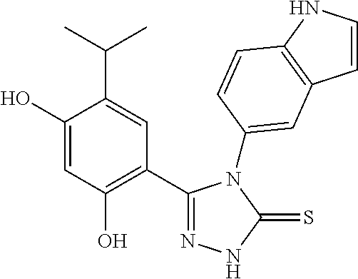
C1(C2=C(O)C=C(O)C(C(C)C)=C2)=NNC(=S)N1C1=CC2=C(NC=C2)C=C1
